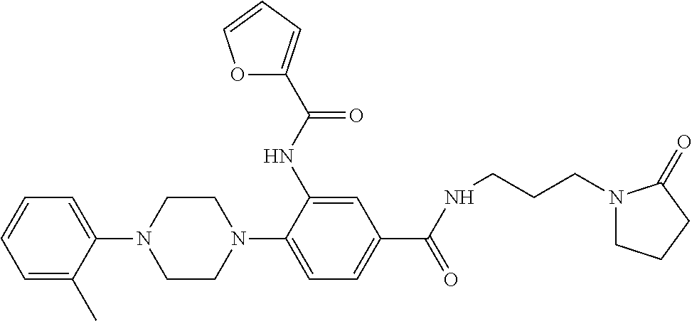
C1=C(C)C(N2CCN(C3=CC=C(C(NCCCN4CCCC4=O)=O)C=C3NC(=O)C3=CC=CO3)CC2)=CC=C1
